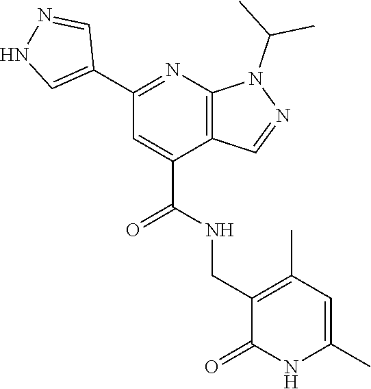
C1(C2=CNN=C2)=NC2=C(C(C(=O)NCC3=C(C)C=C(C)NC3=O)=C1)C=NN2C(C)C
